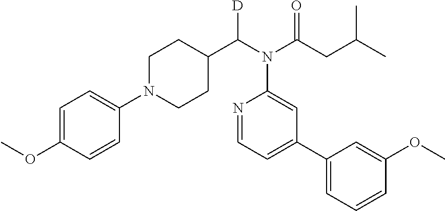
C1(N2CCC(C(N(C(CC(C)C)=O)C3=CC(C4=CC=CC(OC)=C4)=CC=N3)[D])CC2)=CC=C(OC)C=C1
